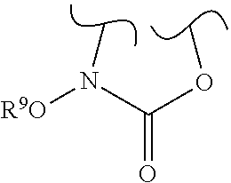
CN(C(OC)=O)[R9O]
